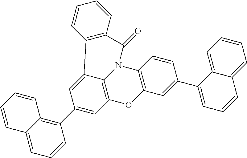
C1(C2=C3C(=CC=C2)C=CC=C3)=CC2=C3C(=C1)C1=C(C(=O)N3C3=C(O2)C=C(C2=CC=CC4=CC=CC=C24)C=C3)C=CC=C1
